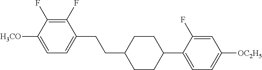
C1(F)=C(F)C([H3CO])=CC=C1CCC1CCC(C2=CC=C([OC2H5])C=C2F)CC1
